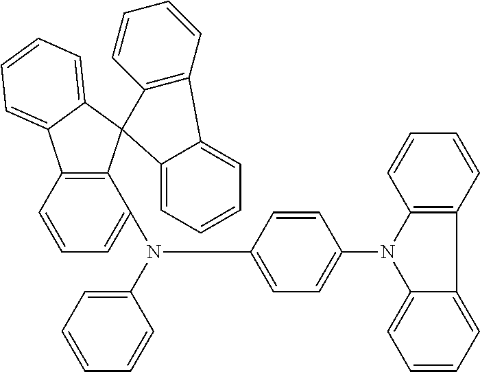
C1=CC2=C(C(N(C3=CC=CC=C3)C3=CC=C(N4C5=CC=CC=C5C5=C4C=CC=C5)C=C3)=C1)C1(C3=CC=CC=C23)C2=CC=CC=C2C2=C1C=CC=C2
